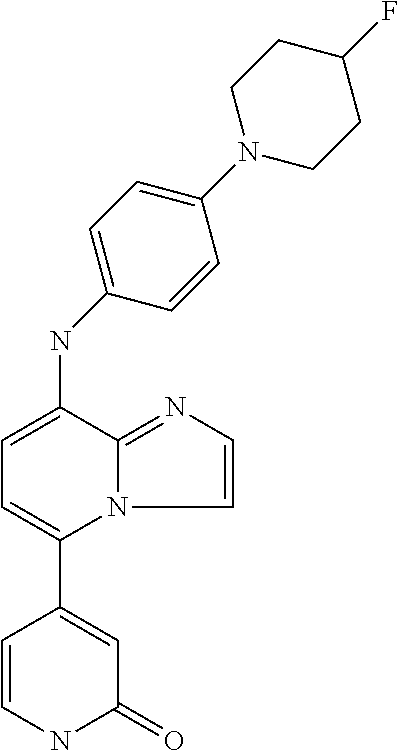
N(C1=CC=C(C2=CC(=O)NC=C2)N2C1=NC=C2)C1=CC=C(N2CCC(F)CC2)C=C1
